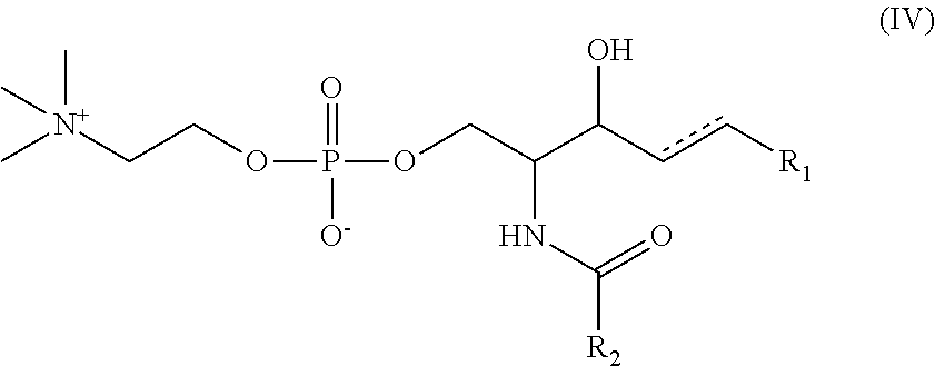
O(CC(C(cc[R1])O)NC([R2])=O)P(OCC[N+](C)(C)C)(=O)[O-]
